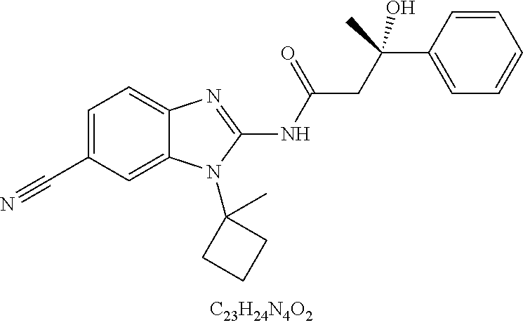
C1=C(C#N)C=C2C(=C1)N=C(NC(CC(C)(C1=CC=CC=C1)O)=O)N2C1(C)CCC1
